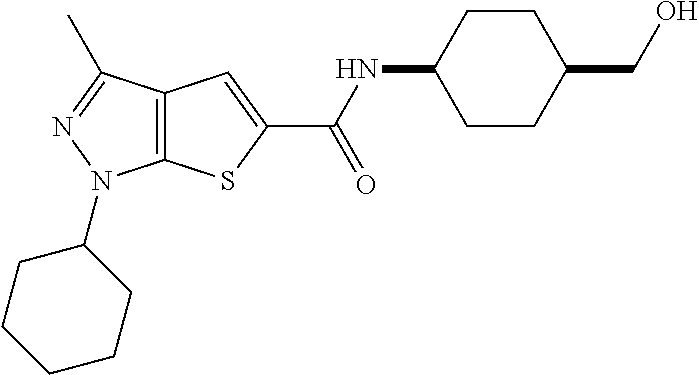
C12=C(C(C)=NN1C1CCCCC1)C=C(C(NC1CCC(CO)CC1)=O)S2
